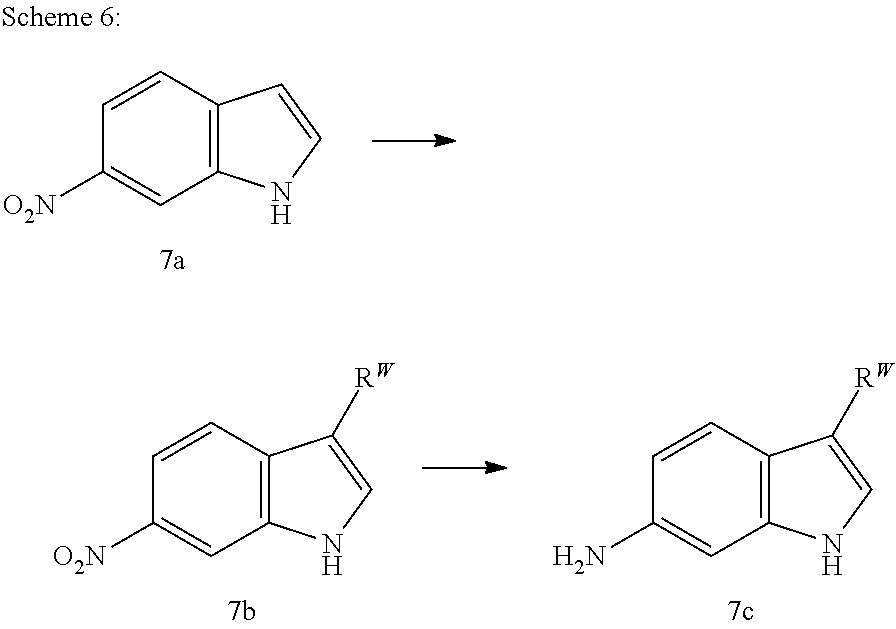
C1=CC([O2N])=CC2=C1C([RW])=CN2.C1=CC(N)=CC2=C1C([RW])=CN2.C1=CC([O2N])=CC2=C1C=CN2
